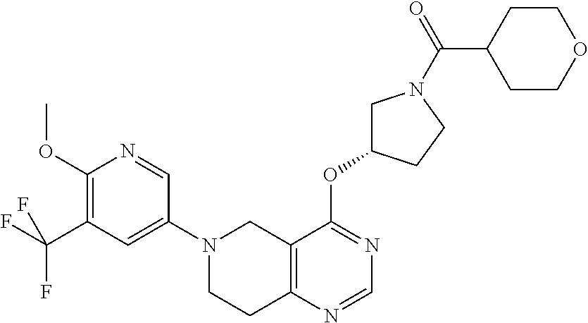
C12=C(N=CN=C1OC1CN(C(C3CCOCC3)=O)CC1)CCN(C1=CC(C(F)(F)F)=C(OC)N=C1)C2
